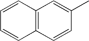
C1=CC=CC2=C1C=CC(C)=C2
